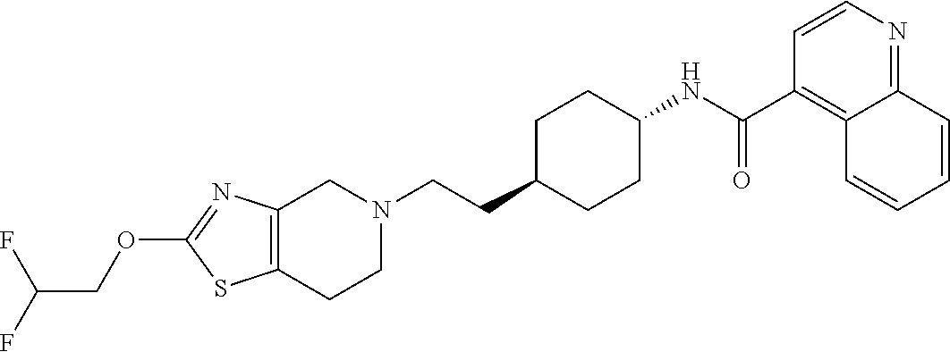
C1(OCC(F)F)=NC2=C(S1)CCN(CCC1CCC(NC(C3=C4C(=NC=C3)C=CC=C4)=O)CC1)C2
